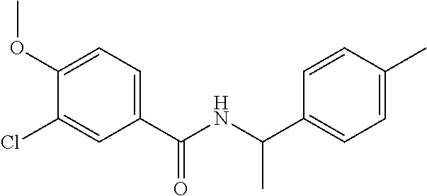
C1=C(C(NC(C2=CC=C(C)C=C2)C)=O)C=C(Cl)C(OC)=C1
